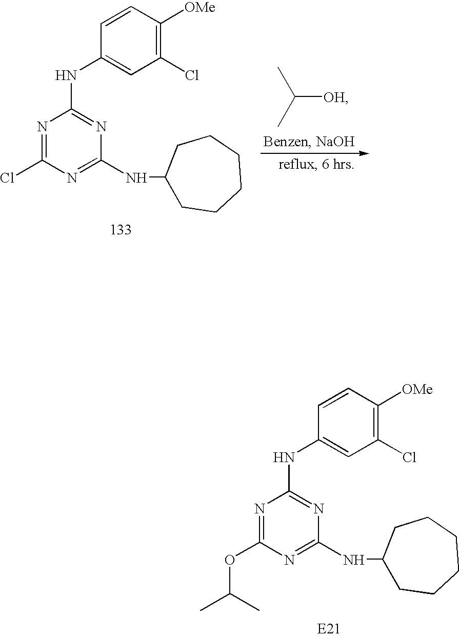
C1=CC(NC2=NC(NC3CCCCCC3)=NC(Cl)=N2)=CC(Cl)=C1[OMe].C([OH])(C)C.C1=CC(NC2=NC(NC3CCCCCC3)=NC(OC(C)C)=N2)=CC(Cl)=C1[OMe]
